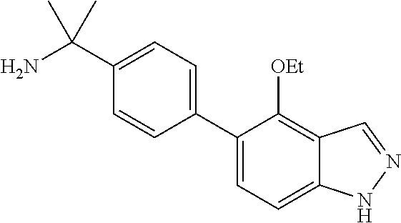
C1(C(N)(C)C)=CC=C(C2=CC=C3C(=C2[OEt])C=NN3)C=C1
